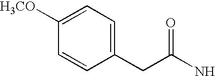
C1(CC(N)=O)=CC=C([H3CO])C=C1
